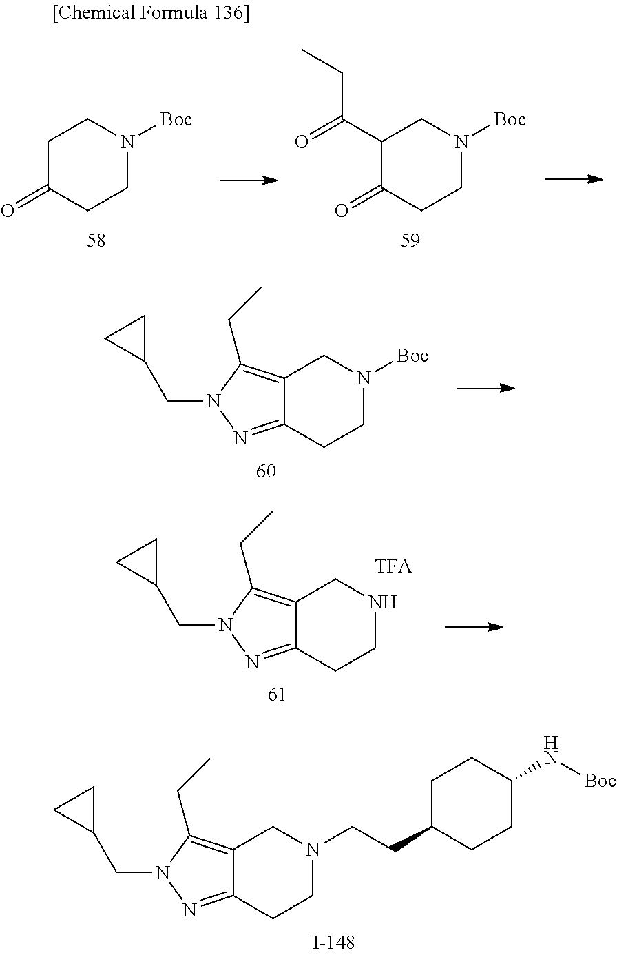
C1C(=O)CCN([Boc])C1.C1(C(=O)CC)C(=O)CCN([Boc])C1.C12=C(CC)N(CC3CC3)N=C1CCN([Boc])C2.C12=C(CC)N(CC3CC3)N=C1CCNC2.C12=C(CC)N(CC3CC3)N=C1CCN(CCC1CCC(N[Boc])CC1)C2
